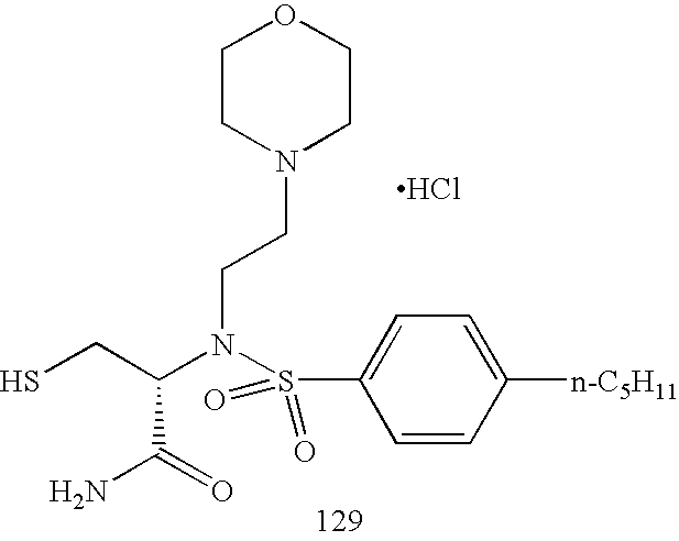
NC(C(N(S(C1=CC=C([n-C5H11])C=C1)(=O)=O)CCN1CCOCC1)CS)=O.Cl
